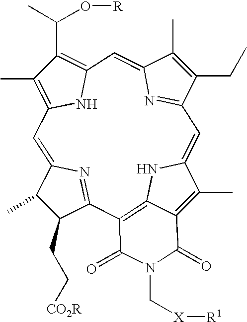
C1=C2NC3=C(C4=NC(=CC5=C(C)C(C(C)O[R])=C(N5)C=C5N=C1C(CC)=C5C)C(C)C4CC[CO2R])C(=O)N(C[X][R1])C(=O)C3=C2C
